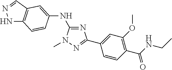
C1(NC2=CC3=C(NN=C3)C=C2)=NC(C2=CC(OC)=C(C(=O)NCC)C=C2)=NN1C
